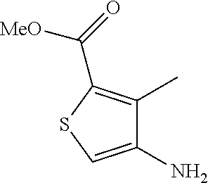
S1C=C(N)C(C)=C1C([MeO])=O
